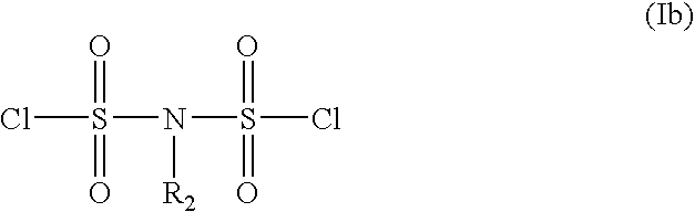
ClS(N([R2])S(=O)(Cl)=O)(=O)=O
